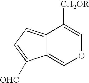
C12=CC=C([OHC])C1=COC=C2[CH2OR]
